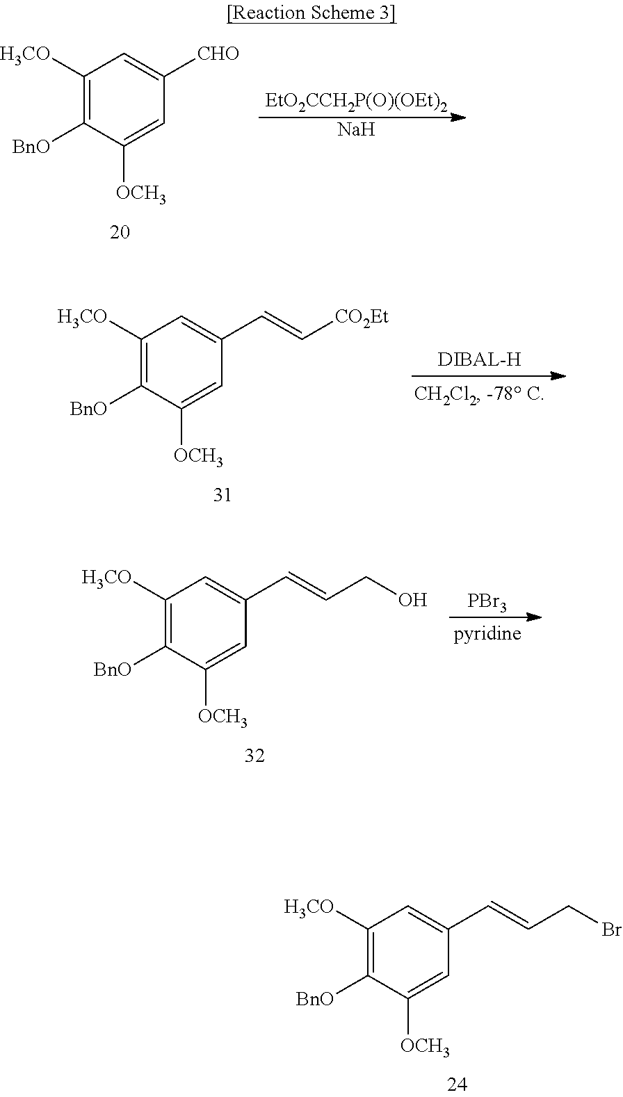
C1([H3CO])=C([BnO])C([OCH3])=CC([CHO])=C1.[EtO2CCH2P(O)(OEt)2].[Na].C1([H3CO])=C([BnO])C([OCH3])=CC(C=C[CO2Et])=C1.C1([H3CO])=C([BnO])C([OCH3])=CC(C=CCBr)=C1.C1([H3CO])=C([BnO])C([OCH3])=CC(C=CCO)=C1.[PBr3]
